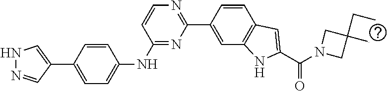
C1=CC(C2=CNN=C2)=CC=C1NC1=NC(C2=CC3=C(C=C2)C=C(C(N2CC(C)(CC)C2)=O)N3)=NC=C1
